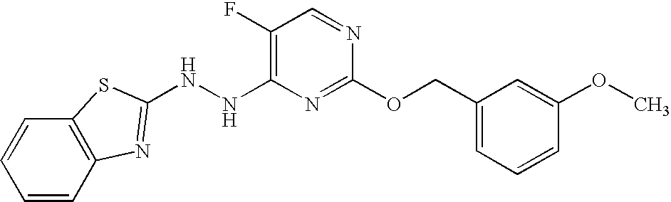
C1(F)=C(NNC2=NC3=C(C=CC=C3)S2)N=C(OCC2=CC=CC(OC)=C2)N=C1
